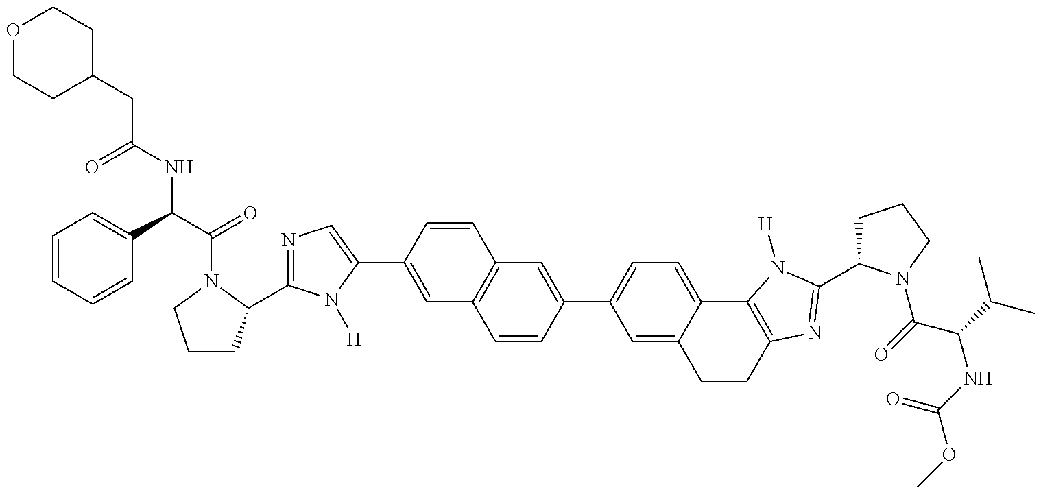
C1CC(C2=NC=C(C3=CC4=C(C=C3)C=C(C3=CC=C5C(=C3)CCC3=C5N([H])C(C5CCCN5C(C(NC(=O)OC)C(C)C)=O)=N3)C=C4)N2[H])N(C(=O)C(NC(=O)CC2CCOCC2)C2=CC=CC=C2)C1
